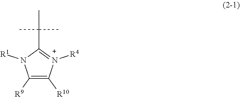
C1([R9])=C([R10])[N+]([R4])=C(C(C)(C)C)N1[R1]
